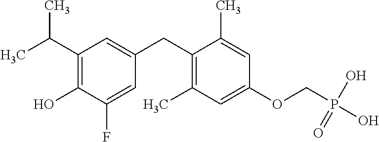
C1=C(CC2=C(C)C=C(OCP(=O)(O)O)C=C2C)C=C(F)C(O)=C1C(C)C
